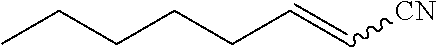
C(CCCC=C[CN])C
